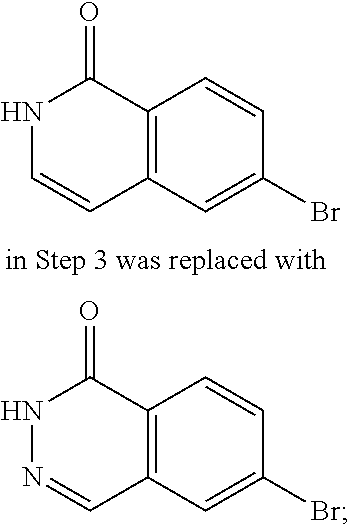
N1C=CC2=C(C1=O)C=CC(Br)=C2.N1N=CC2=C(C1=O)C=CC(Br)=C2
